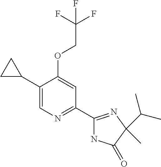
C1(C2CC2)=CN=C(C2=NC(C(C)C)(C)C(=O)N2)C=C1OCC(F)(F)F
